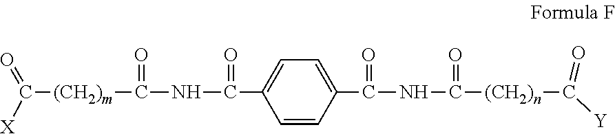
C([(CH2)m]C(NC(C1=CC=C(C(NC([(CH2)n]C(=O)[Y])=O)=O)C=C1)=O)=O)([X])=O
